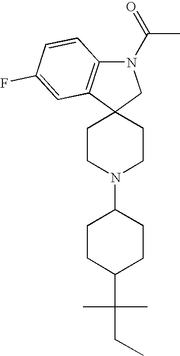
C1CN(C2CCC(C(CC)(C)C)CC2)CCC12CN(C(=O)C)C1=C2C=C(F)C=C1
